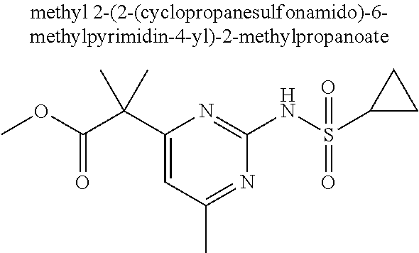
C1(C(C(OC)=O)(C)C)=CC(C)=NC(NS(C2CC2)(=O)=O)=N1
